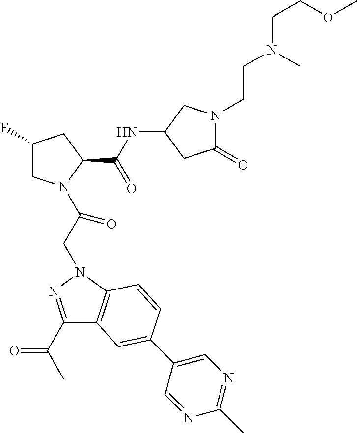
C1(F)CN(C(CN2C3=C(C(C(C)=O)=N2)C=C(C2=CN=C(C)N=C2)C=C3)=O)C(C(NC2CC(=O)N(CCN(CCOC)C)C2)=O)C1
